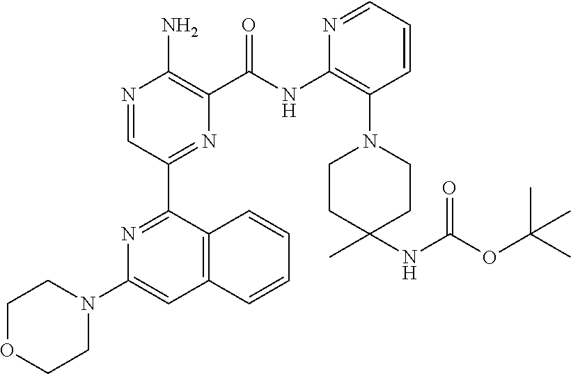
N1=CC(C2=NC(N3CCOCC3)=CC3=C2C=CC=C3)=NC(C(NC2=C(N3CCC(C)(NC(OC(C)(C)C)=O)CC3)C=CC=N2)=O)=C1N
